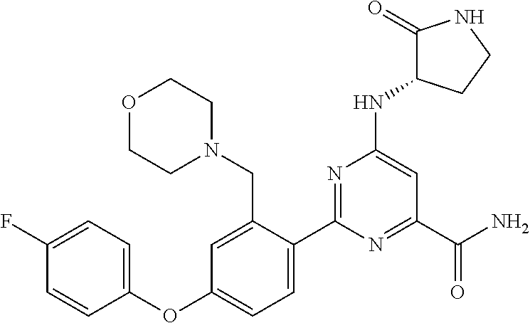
C1(C2=CC=C(OC3=CC=C(F)C=C3)C=C2CN2CCOCC2)=NC(NC2C(=O)NCC2)=CC(C(N)=O)=N1
